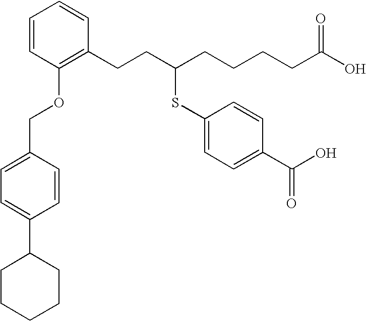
C1=CC(OCC2=CC=C(C3CCCCC3)C=C2)=C(CCC(CCCCC(O)=O)SC2=CC=C(C(O)=O)C=C2)C=C1
